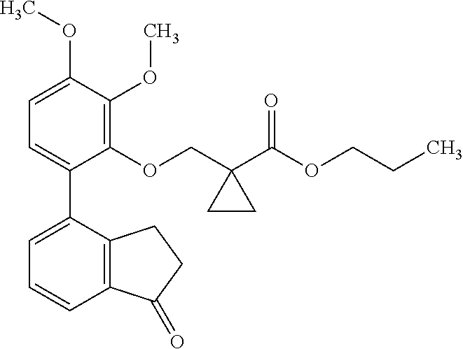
C1=C(OC)C(OC)=C(OCC2(C(OCCC)=O)CC2)C(C2=CC=CC3=C2CCC3=O)=C1
